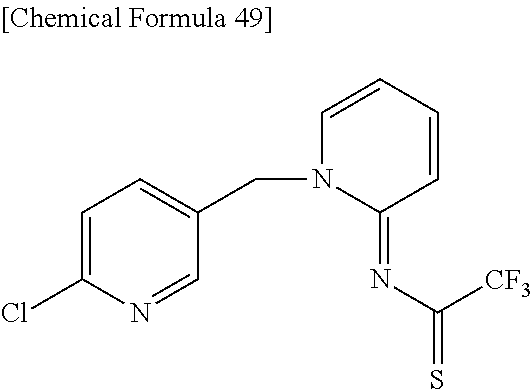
C1=C(Cl)N=CC(CN2C(=NC(=S)[CF3])C=CC=C2)=C1
